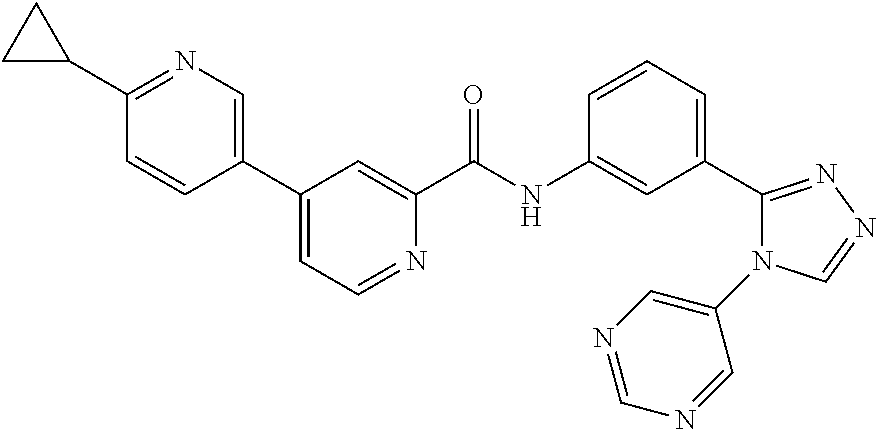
C1(C2CC2)=NC=C(C2=CC=NC(C(NC3=CC(C4=NN=CN4C4=CN=CN=C4)=CC=C3)=O)=C2)C=C1
